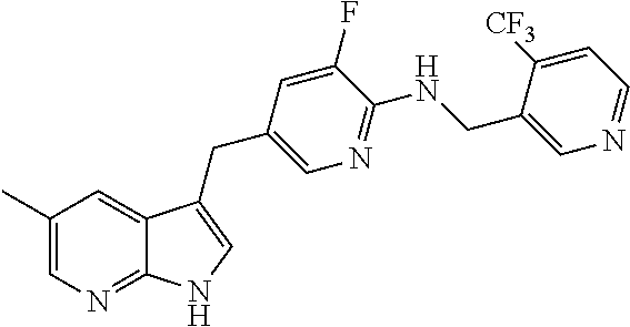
C1(C)=CN=C2C(=C1)C(CC1=CN=C(NCC3=CN=CC=C3[CF3])C(F)=C1)=CN2
